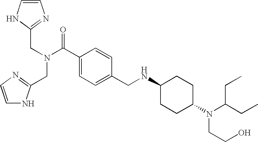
C1=CNC(CN(C(C2=CC=C(CNC3CCC(N(C(CC)CC)CCO)CC3)C=C2)=O)CC2=NC=CN2)=N1
